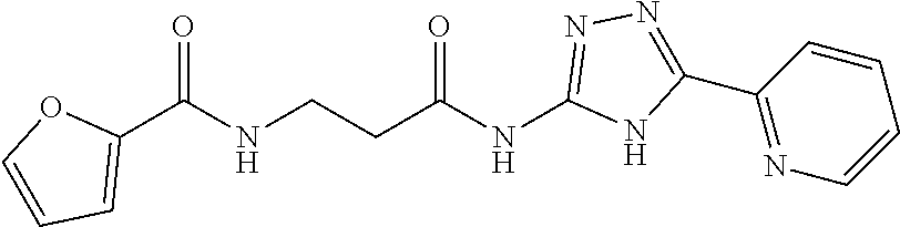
N(CCC(NC1=NN=C(C2=NC=CC=C2)N1)=O)C(C1=CC=CO1)=O
